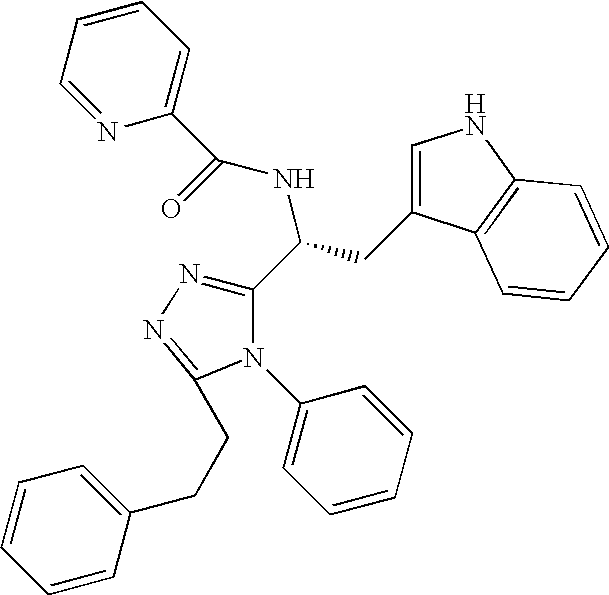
C1(C(CC2=CNC3=C2C=CC=C3)NC(=O)C2=CC=CC=N2)=NN=C(CCC2=CC=CC=C2)N1C1=CC=CC=C1
